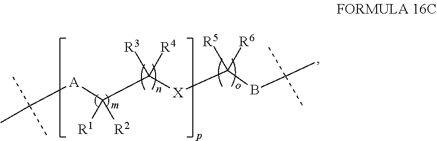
C(C([X]C(BC(C)(C)C)([R5])[R6])([R3])[R4])([A]C(C)(C)C)([R1])[R2]
